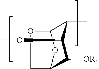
C12C([OR1])C(OC)C(C)C(O1)OC2
